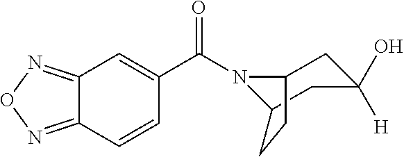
C12=NON=C1C=CC(C(=O)N1C3CC([H])(O)CC1CC3)=C2
